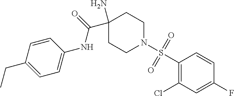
C1(N)(C(=O)NC2=CC=C(CC)C=C2)CCN(S(C2=C(Cl)C=C(F)C=C2)(=O)=O)CC1
